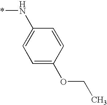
C1=C(N*)C=CC(OCC)=C1
